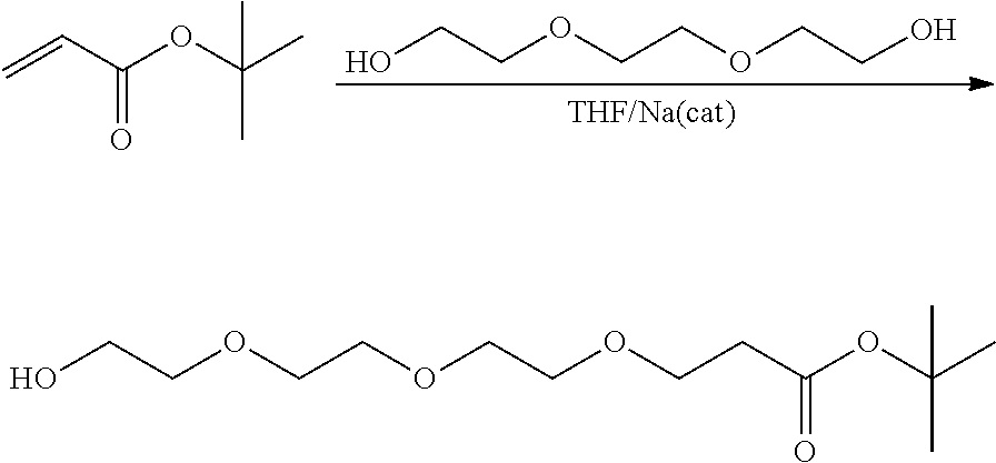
O(CCO)CCOCCO.C(C(=O)OC(C)(C)C)=C.C(COCCO)OCCOCCC(=O)OC(C)(C)C
